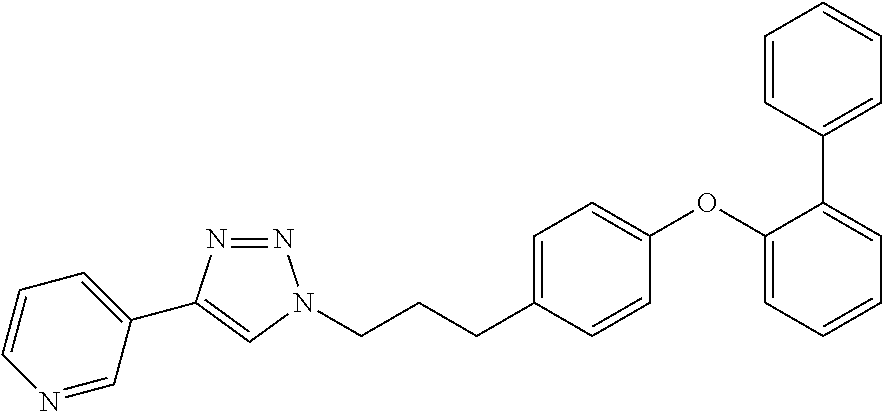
C1(C2=CC=CC=C2)=CC=CC=C1OC1=CC=C(CCCN2N=NC(C3=CC=CN=C3)=C2)C=C1
